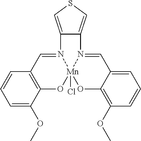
C12=C(C=N3[Mn]4(Cl)(O1)OC1=C(OC)C=CC=C1C=N4C1=CSC=C31)C=CC=C2OC
